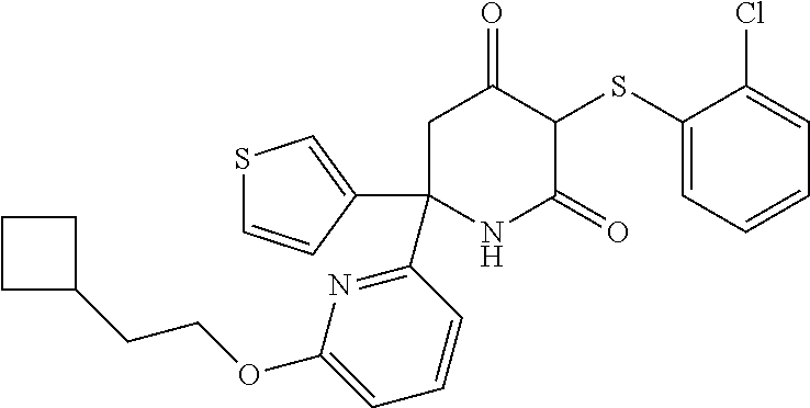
C1(SC2C(=O)CC(C3=NC(OCCC4CCC4)=CC=C3)(C3=CSC=C3)NC2=O)=CC=CC=C1Cl
